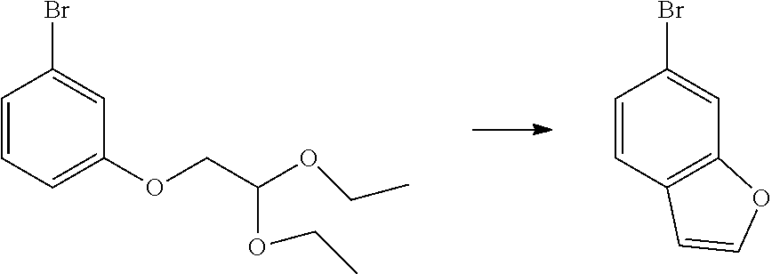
C1=CC=C(OCC(OCC)OCC)C=C1Br.C1=CC2=C(C=C1Br)OC=C2
